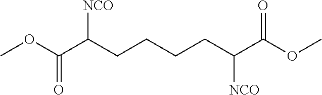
C(CC(C(=O)OC)[NCO])CCC(C(=O)OC)[NCO]
